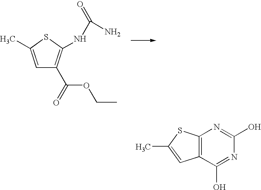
C1=C(C)SC(NC(N)=O)=C1C(OCC)=O.C12=C(C(O)=NC(O)=N1)C=C(C)S2
